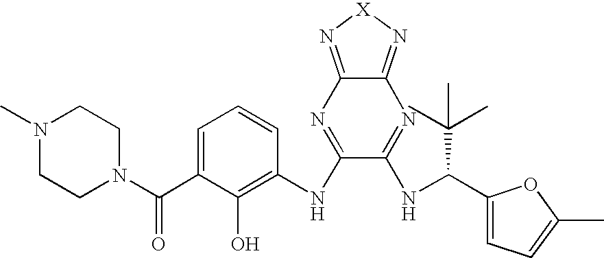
C1=C(C(N2CCN(C)CC2)=O)C(O)=C(NC2=NC3=N[X]N=C3N=C2NC(C2=CC=C(C)O2)C(C)(C)C)C=C1
